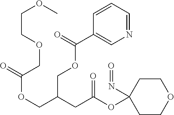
C1COCCC1(OC(CC(COC(=O)COCCOC)COC(C1=CN=CC=C1)=O)=O)N=O
